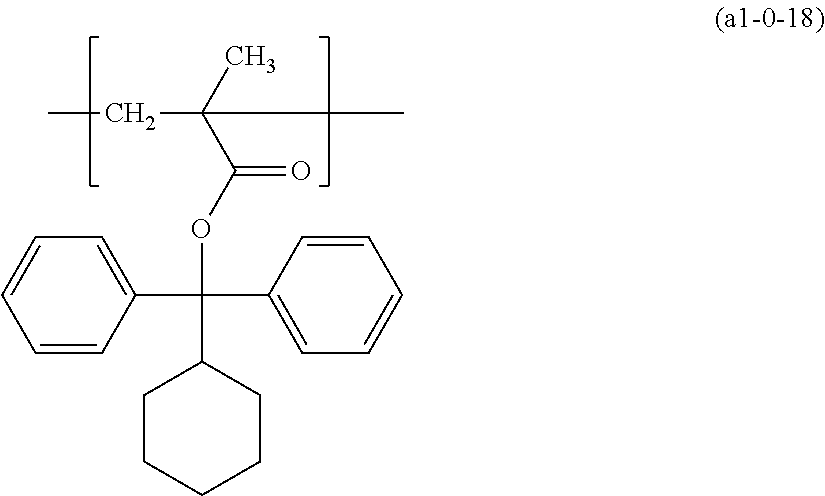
CCC(C(OC(C1=CC=CC=C1)(C1=CC=CC=C1)C1CCCCC1)=O)(C)C
